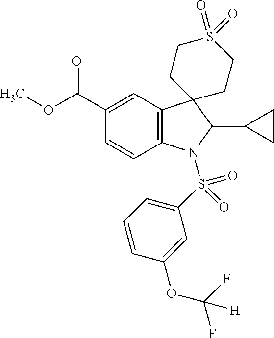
C12=C(C=C(C(OC)=O)C=C1)C1(C(C3CC3)N2S(C2=CC=CC(OC(F)(F)[H])=C2)(=O)=O)CCS(=O)(=O)CC1
